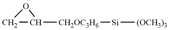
C1C([CH2OC3H6][Si][(OCH3)3])O1
